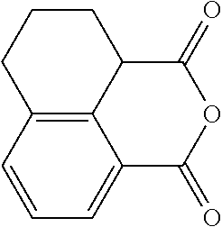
C12=C3C(CCC1)C(=O)OC(=O)C3=CC=C2
